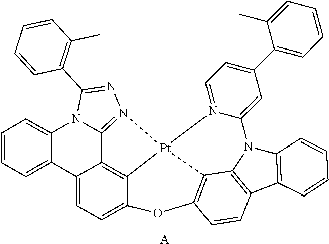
[A].[Pt]123N4=CC=C(C5=CC=CC=C5C)C=C4N4C5=C(C6=C4C=CC=C6)C=CC(=C15)OC1=CC=C4C5=CC=CC=C5N5C(=N2N=C5C2=C(C)C=CC=C2)C4=C31
